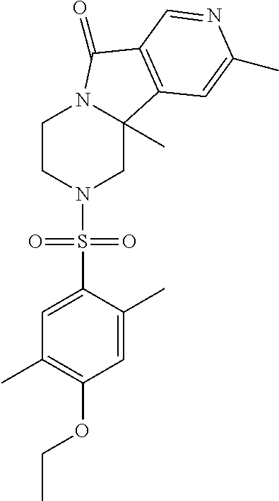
C1CN(S(C2=CC(C)=C(OCC)C=C2C)(=O)=O)CC2(C)N1C(=O)C1=C2C=C(C)N=C1
